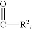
O=C[R2]
